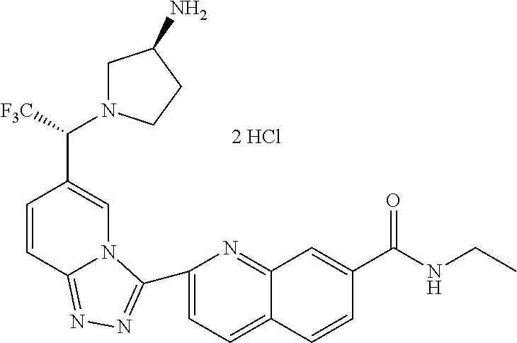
C1=CC2=NN=C(C3=CC=C4C(=N3)C=C(C(=O)NCC)C=C4)N2C=C1C(N1CC(N)CC1)[F3C]
